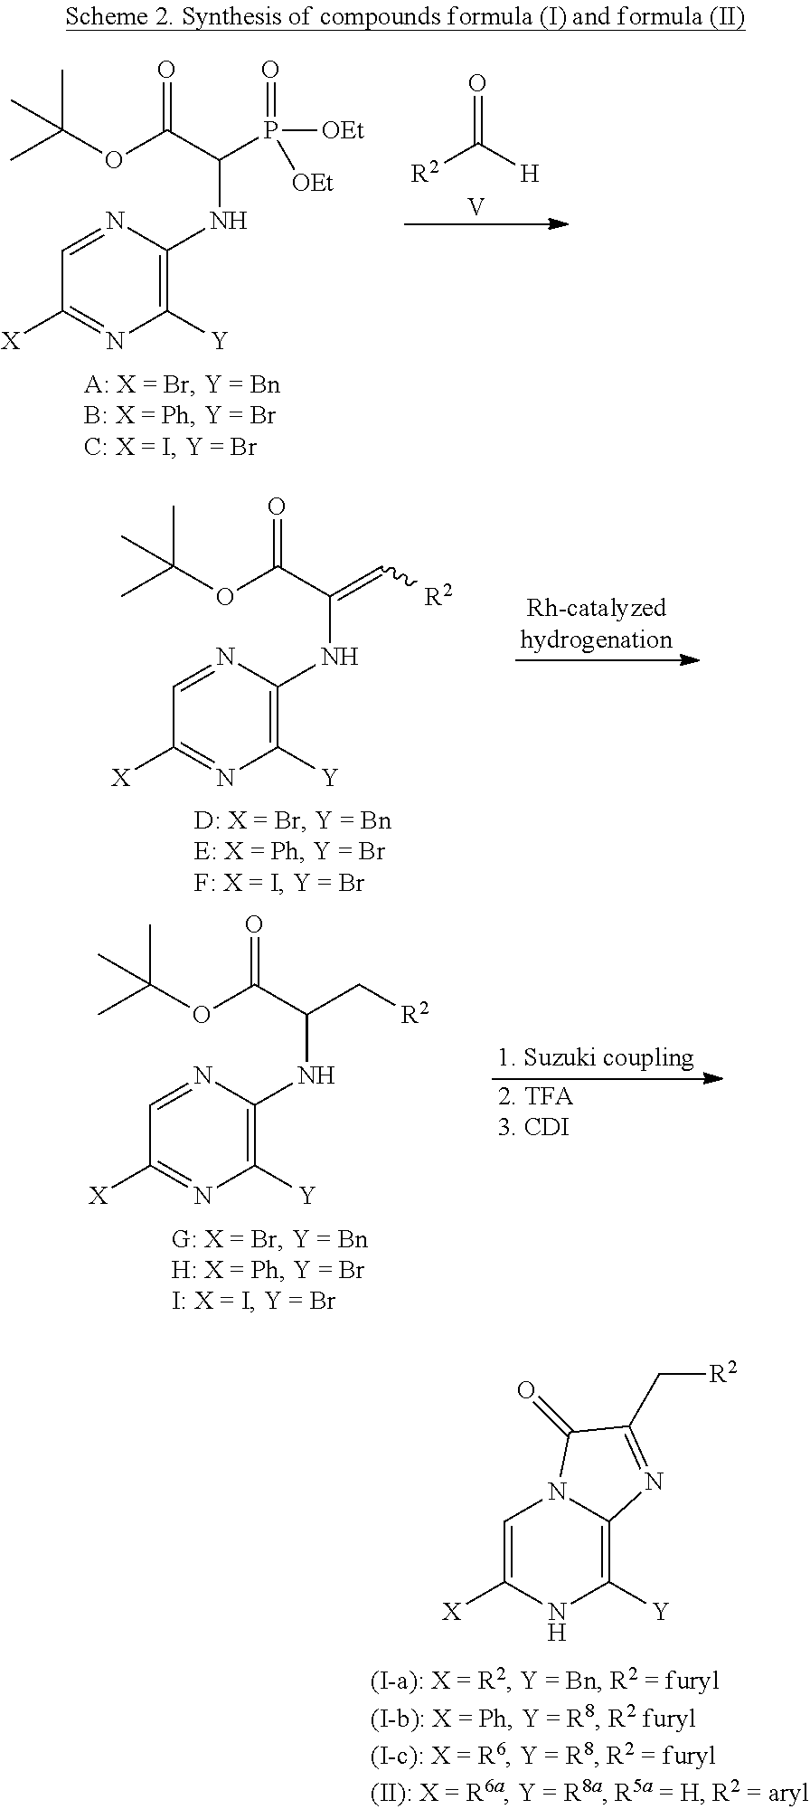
C1([Y])=C2N(C=C([X])N1)C(=O)C(C[R2])=N2.C1([Y])=C(NC(P([OEt])(=O)[OEt])C(OC(C)(C)C)=O)N=CC([X])=N1.O=C([H])[R2].[V].C1([Y])=C(NC(=C[R2])C(OC(C)(C)C)=O)N=CC([X])=N1.[Rh-catalyzedhydrogenation].C1([Y])=C(NC(C[R2])C(OC(C)(C)C)=O)N=CC([X])=N1.[1. Suzuki coupling].[2. TFA3. CDI]
